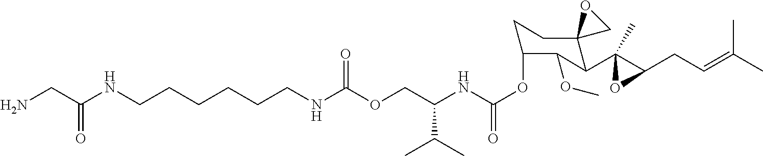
O(CC(NC(OC1CCC2(C(C3(C)C(CC=C(C)C)O3)C1OC)CO2)=O)C(C)C)C(NCCCCCCNC(CN)=O)=O
